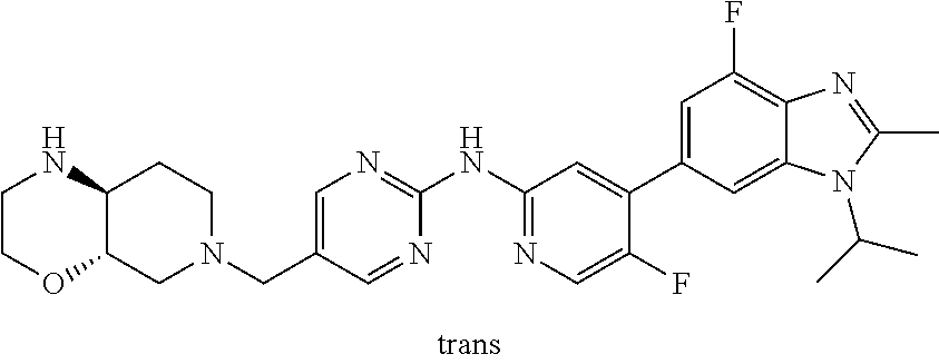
C1(NC2=NC=C(CN3CCC4C(C3)OCCN4)C=N2)=NC=C(F)C(C2=CC(F)=C3C(=C2)N(C(C)C)C(C)=N3)=C1
